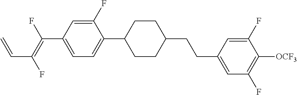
C(C1=CC=C(C2CCC(CCC3=CC(F)=C([OCF3])C(F)=C3)CC2)C(F)=C1)(=C(F)C=C)F
